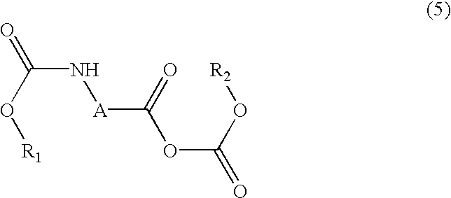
[R1]OC(N[A]C(OC(O[R2])=O)=O)=O
